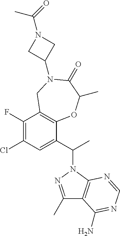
C1(Cl)=C(F)C2=C(C(C(C)N3N=C(C)C4=C3N=CN=C4N)=C1)OC(C)C(=O)N(C1CN(C(C)=O)C1)C2
